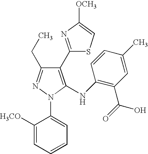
C1(C2=NC([OCH3])=CS2)=C(NC2=C(C(=O)O)C=C(C)C=C2)N(C2=CC=CC=C2[H3CO])N=C1CC
